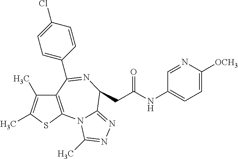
C12=C(SC(C)=C1C)N1C(=NN=C1C)C(CC(=O)NC1=CC=C([OCH3])N=C1)N=C2C1=CC=C(Cl)C=C1
